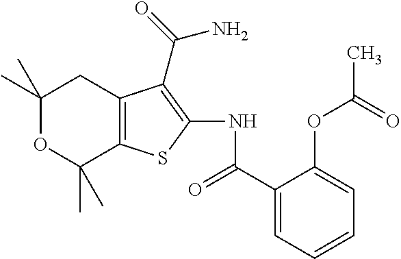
C1(C)(C)OC(C)(C)C2=C(C1)C(C(N)=O)=C(NC(C1=CC=CC=C1OC(C)=O)=O)S2
